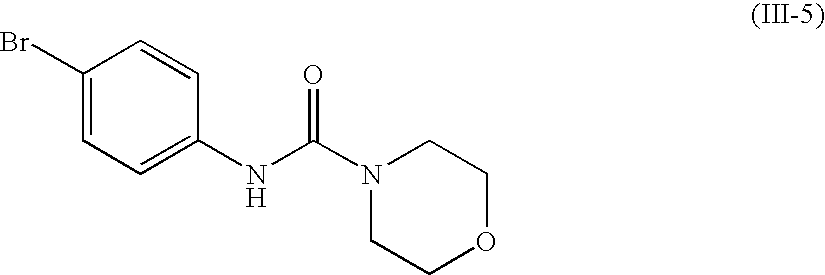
C1(Br)=CC=C(NC(N2CCOCC2)=O)C=C1
